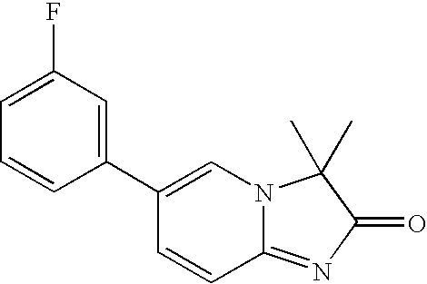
C12=NC(=O)C(C)(C)N1C=C(C1=CC(F)=CC=C1)C=C2
